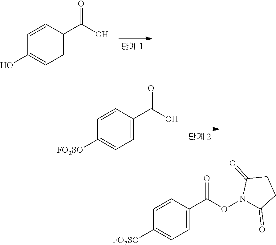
C1=CC(C(=O)O)=CC=C1O.C1=CC(C(=O)O)=CC=C1[FO2SO].C1=CC(C(=O)ON2C(=O)CCC2=O)=CC=C1[FO2SO]
